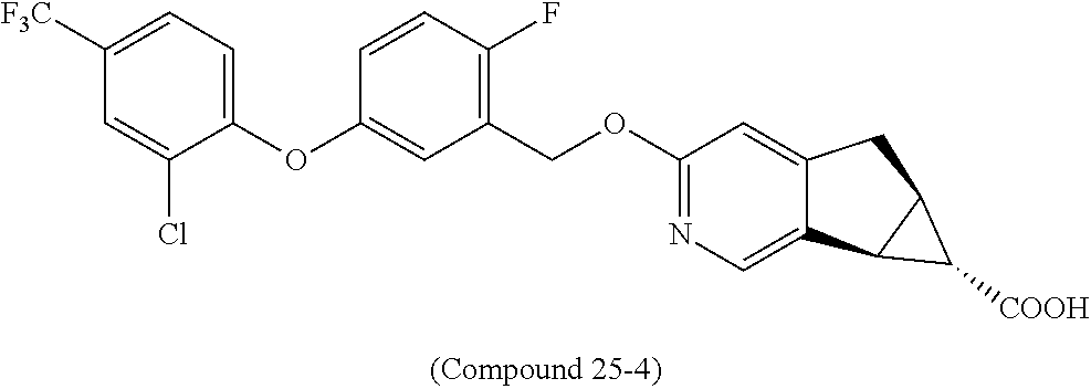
O(C1=CC=C([F3C])C=C1Cl)C1=CC(COC2=NC=C3C(=C2)CC2C3C2[COOH])=C(F)C=C1
